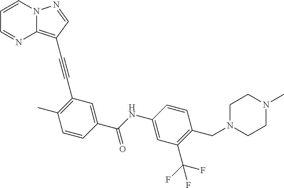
C1=CN2C(=C(C#CC3=C(C)C=CC(C(NC4=CC(C(F)(F)F)=C(CN5CCN(C)CC5)C=C4)=O)=C3)C=N2)N=C1
